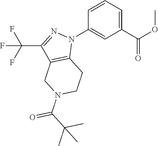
C1(C(OC)=O)=CC=CC(N2N=C(C(F)(F)F)C3=C2CCN(C(C(C)(C)C)=O)C3)=C1
